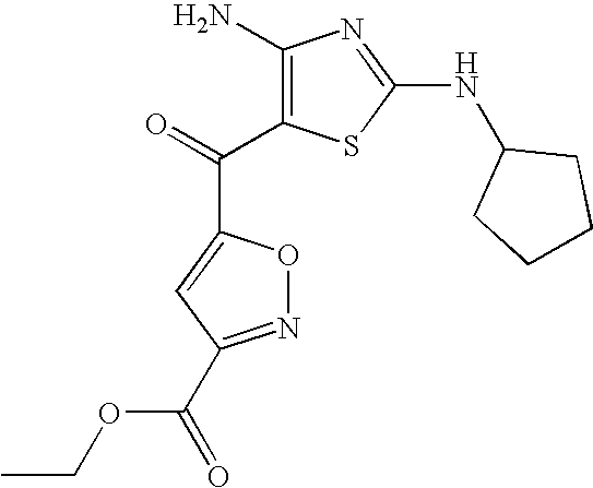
N(C1=NC(N)=C(C(=O)C2=CC(C(OCC)=O)=NO2)S1)C1CCCC1
